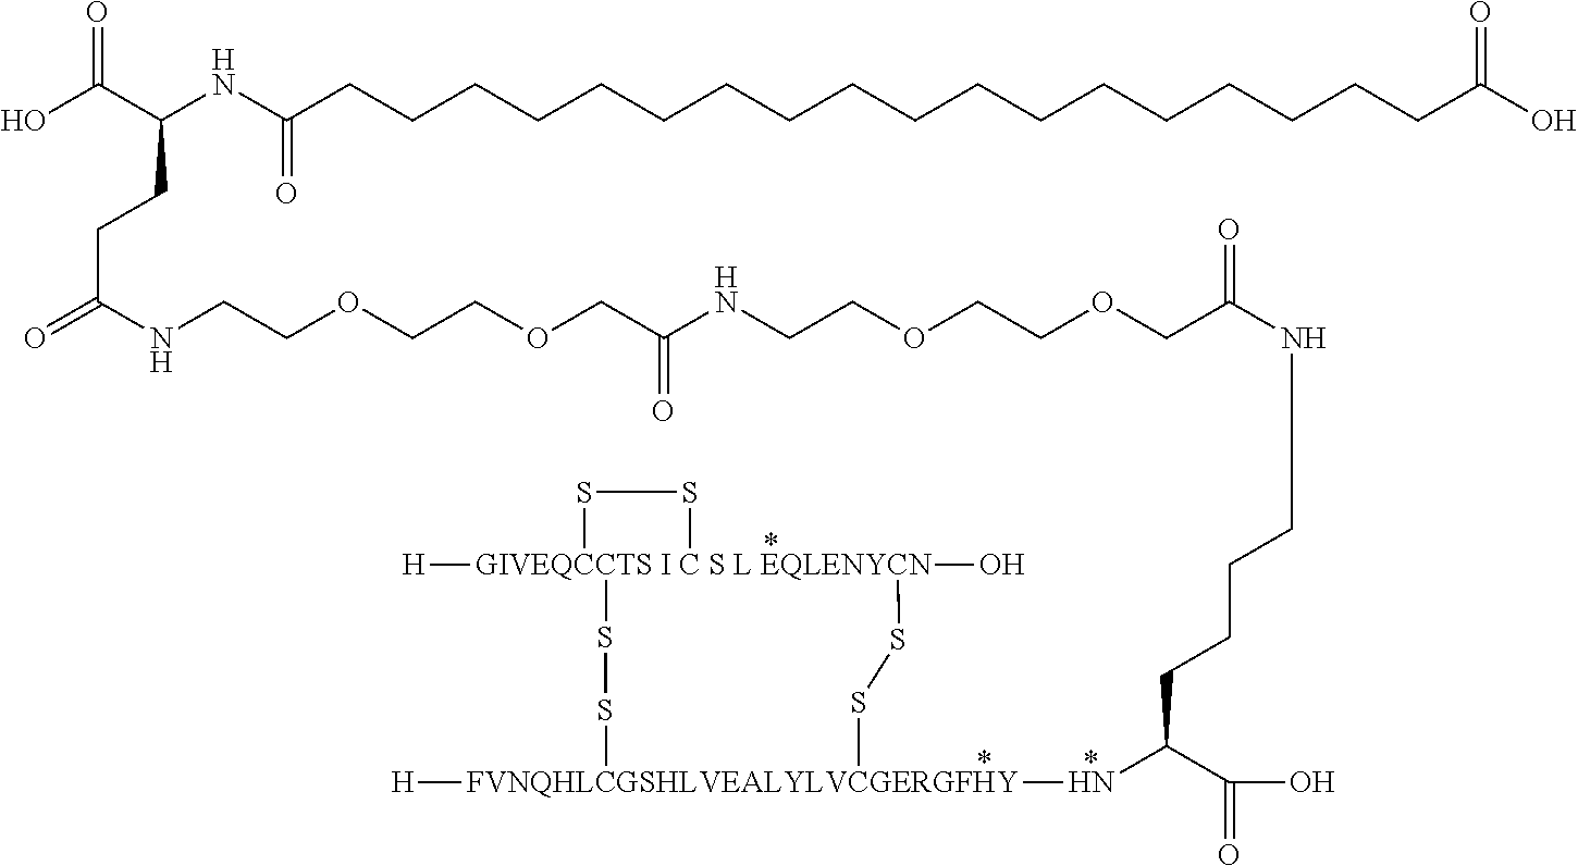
[GIVEQCCTS I C S L EQLENYCN]12([H])(O)(SS[FVNQHLCGSHLVEALYLVCGERGFHY]([H])(NC(C(O)=O)CCCCNC(COCCOCCNC(COCCOCCNC(=O)CCC(C(O)=O)NC(CCCCCCCCCCCCCCCCCCC(O)=O)=O)=O)=O)SS1)SS2
